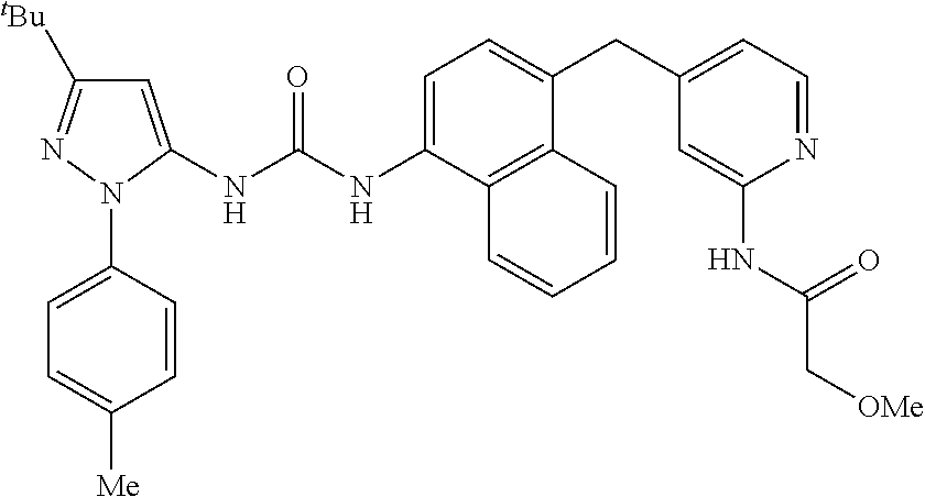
C1(N2C(NC(NC3=CC=C(CC4=CC=NC(NC(C[OMe])=O)=C4)C4=C3C=CC=C4)=O)=CC([tBu])=N2)=CC=C([Me])C=C1
